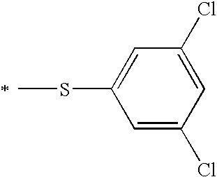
C1=C(Cl)C=C(Cl)C=C1SC
